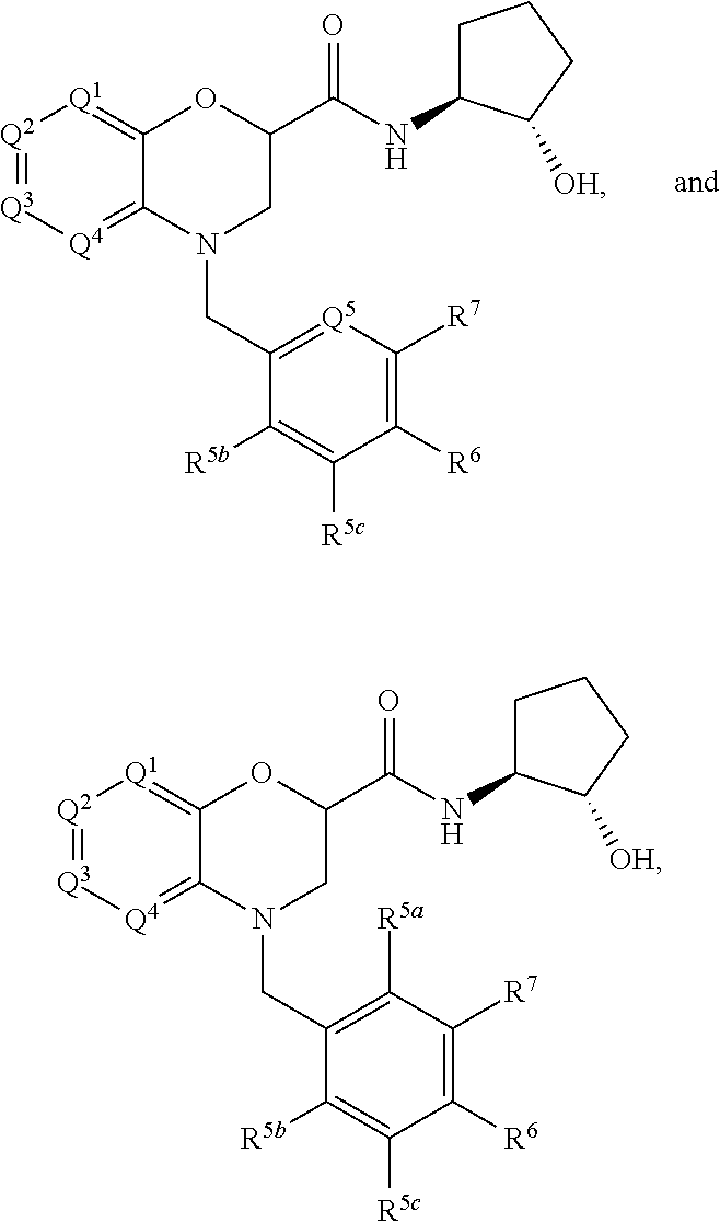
[Q2]1=[Q3][Q4]=C2C(=[Q1]1)OC(C(NC1CCCC1[OH])=O)CN2CC1=C([R5a])C([R7])=C([R6])C([R5c])=C1[R5b].[Q2]1=[Q3][Q4]=C2C(=[Q1]1)OC(C(NC1CCCC1[OH])=O)CN2CC1=[Q5]C([R7])=C([R6])C([R5c])=C1[R5b]
